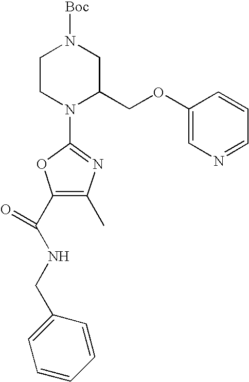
C1CN(C2=NC(C)=C(C(NCC3=CC=CC=C3)=O)O2)C(COC2=CN=CC=C2)CN1[Boc]
